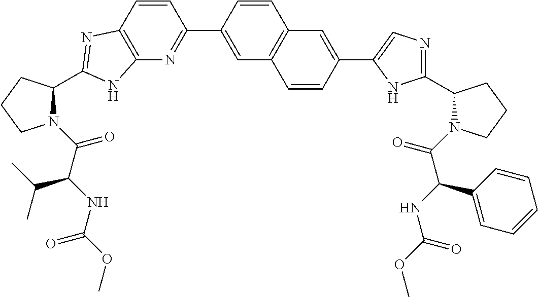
C12=C(N=C(C3=CC4=C(C=C3)C=C(C3=CN=C(C5N(C(=O)C(C6=CC=CC=C6)NC(=O)OC)CCC5)N3)C=C4)C=C1)NC(C1N(C(=O)C(NC(=O)OC)C(C)C)CCC1)=N2
